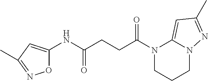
O1C(NC(CCC(N2CCCN3C2=CC(C)=N3)=O)=O)=CC(C)=N1
